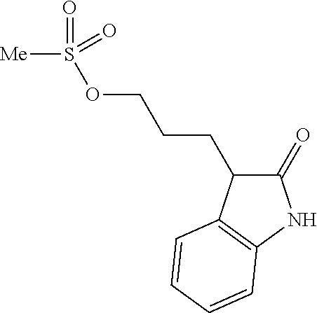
O(S([Me])(=O)=O)CCCC1C(=O)NC2=C1C=CC=C2
